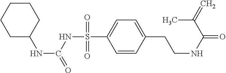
C1C(NC(=O)NS(=O)(=O)C2=CC=C(CCNC(=O)C(=C)C)C=C2)CCCC1
